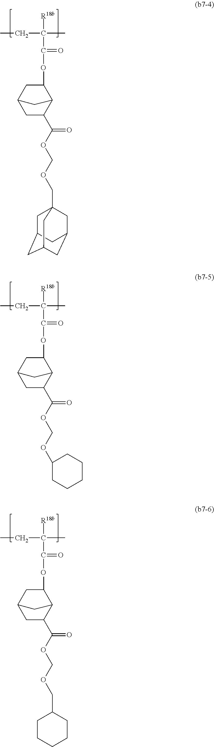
[R18b]C(C)(CC)C(=O)OC1CC2CC(C(OCOC3CCCCC3)=O)C1C2.[R18b]C(C)(CC)C(=O)OC1CC2CC(C(OCOCC34CC5CC(CC(C3)C5)C4)=O)C1C2.[R18b]C(C)(CC)C(=O)OC1CC2CC(C(OCOCC3CCCCC3)=O)C1C2
